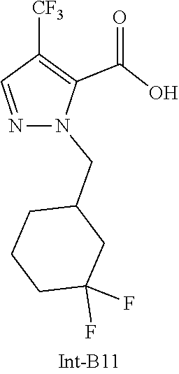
N1=CC([CF3])=C(C(=O)O)N1CC1CCCC(F)(F)C1
